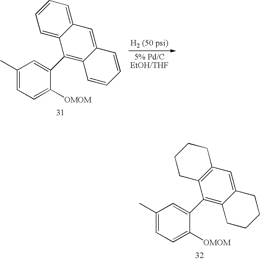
C1(C)=CC=C([OMOM])C(C2=C3C(=CC4=C2CCCC4)CCCC3)=C1.C1(C)=CC=C([OMOM])C(C2=C3C(=CC4=CC=CC=C24)C=CC=C3)=C1
